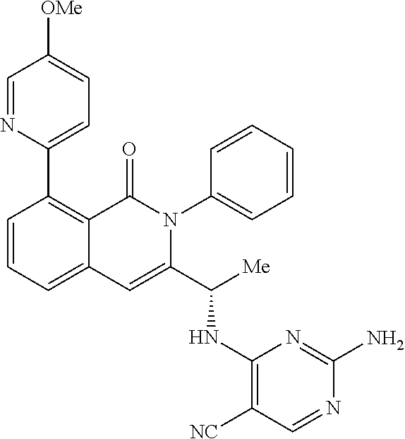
C1(C2=CC=C([OMe])C=N2)=C2C(=CC=C1)C=C(C([Me])NC1=C([NC])C=NC(N)=N1)N(C1=CC=CC=C1)C2=O
